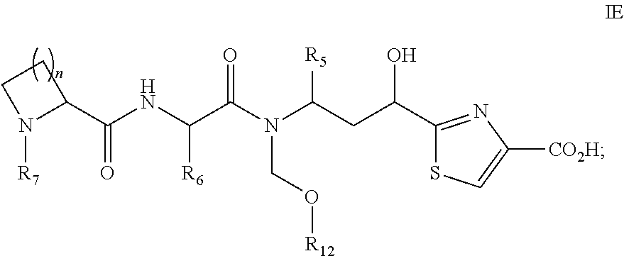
C1CN([R7])C1C(NC(C(N(C(CC(O)C1=NC([CO2H])=CS1)[R5])CO[R12])=O)[R6])=O
